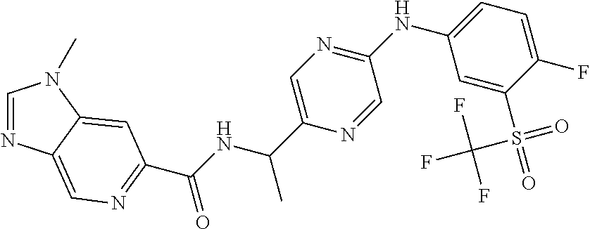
C1=NC2=CN=C(C(NC(C3=CN=C(NC4=CC=C(F)C(S(=O)(C(F)(F)F)=O)=C4)C=N3)C)=O)C=C2N1C
